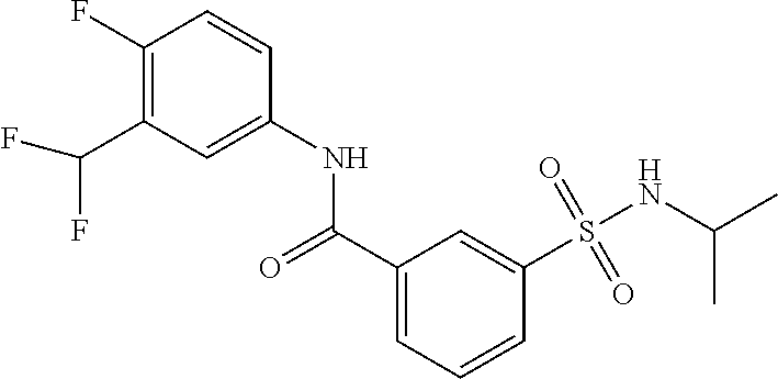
C1(F)=C(C(F)F)C=C(NC(C2=CC=CC(S(=O)(=O)NC(C)C)=C2)=O)C=C1
